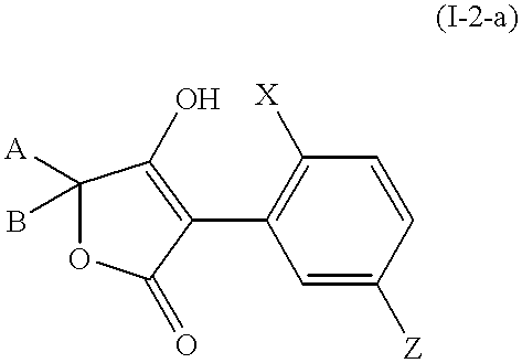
C1(B)([A])OC(=O)C(C2=C([X])C=CC([Z])=C2)=C1O
